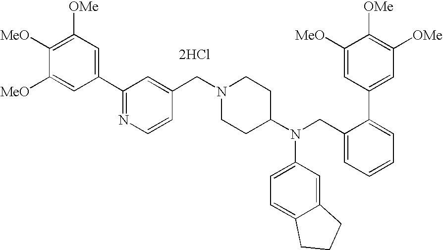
C1(C2=NC=CC(CN3CCC(N(CC4=CC=CC=C4C4=CC([OMe])=C([OMe])C([MeO])=C4)C4=CC=C5C(=C4)CCC5)CC3)=C2)=CC([OMe])=C([MeO])C([MeO])=C1.[2HCl]
